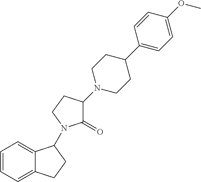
C1=CC=C2C(=C1)C(N1C(=O)C(N3CCC(C4=CC=C(OC)C=C4)CC3)CC1)CC2
